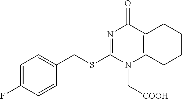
C1=C(F)C=CC(CSC2=NC(=O)C3=C(N2C[COOH])CCCC3)=C1
